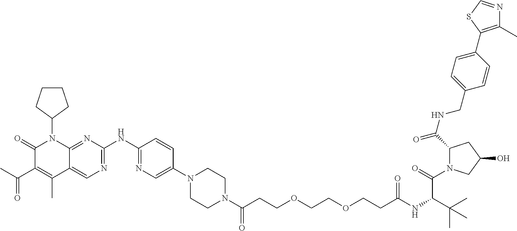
C1(=O)C(C(C)=O)=C(C)C2=CN=C(NC3=NC=C(N4CCN(C(CCOCCOCCC(NC(C(C)(C)C)C(N5C(C(NCC6=CC=C(C7=C(C)N=CS7)C=C6)=O)CC(O)C5)=O)=O)=O)CC4)C=C3)N=C2N1C1CCCC1
